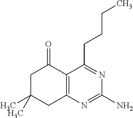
CC1(C)CC2=C(C(=O)C1)C(CCCC)=NC(N)=N2
